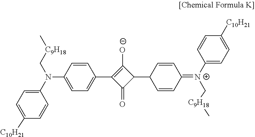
C1=CC(N(C2=CC=C([C10H21])C=C2)C[C9H18]C)=CC=C1C1=C([O-])C(C2C=CC(=[N+](C3=CC=C([C10H21])C=C3)C[C9H18]C)C=C2)C1=O
